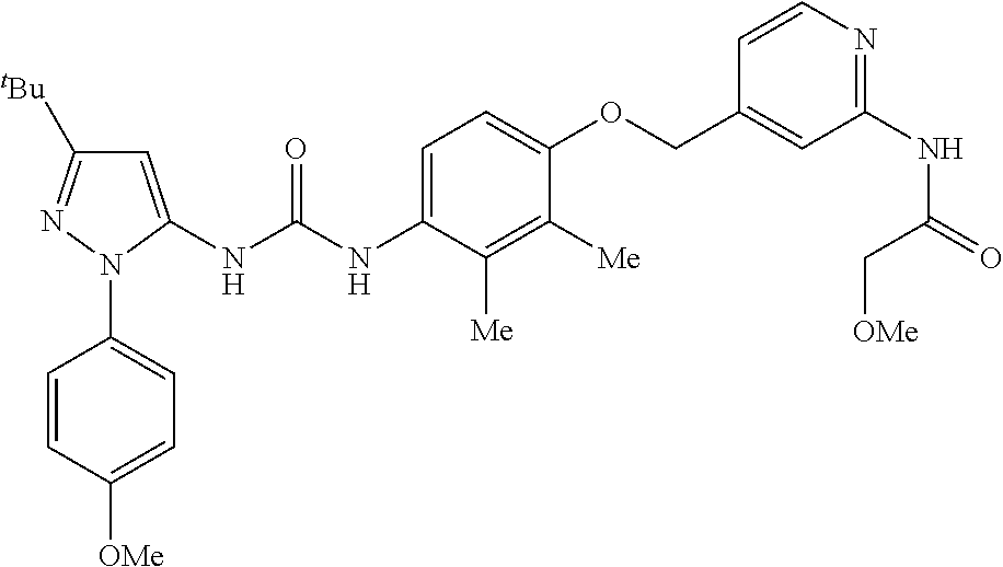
C1(N2C(NC(NC3=CC=C(OCC4=CC(NC(=O)C[OMe])=NC=C4)C([Me])=C3[Me])=O)=CC([tBu])=N2)=CC=C([OMe])C=C1
